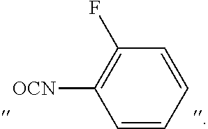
C1(F)=C([OCN])C=CC=C1
